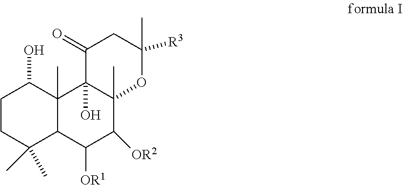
C1CC(C)(C)C2C(C)(C1O)C1(O)C(C)(C([OR2])C2[OR1])OC(C)([R3])CC1=O
